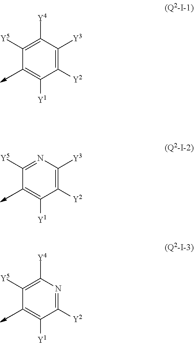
C1([Y5])=C([Y4])C([Y3])=C([Y2])C([Y1])=C1.C1([Y5])=NC([Y3])=C([Y2])C([Y1])=C1.C1([Y5])=C([Y4])N=C([Y2])C([Y1])=C1
